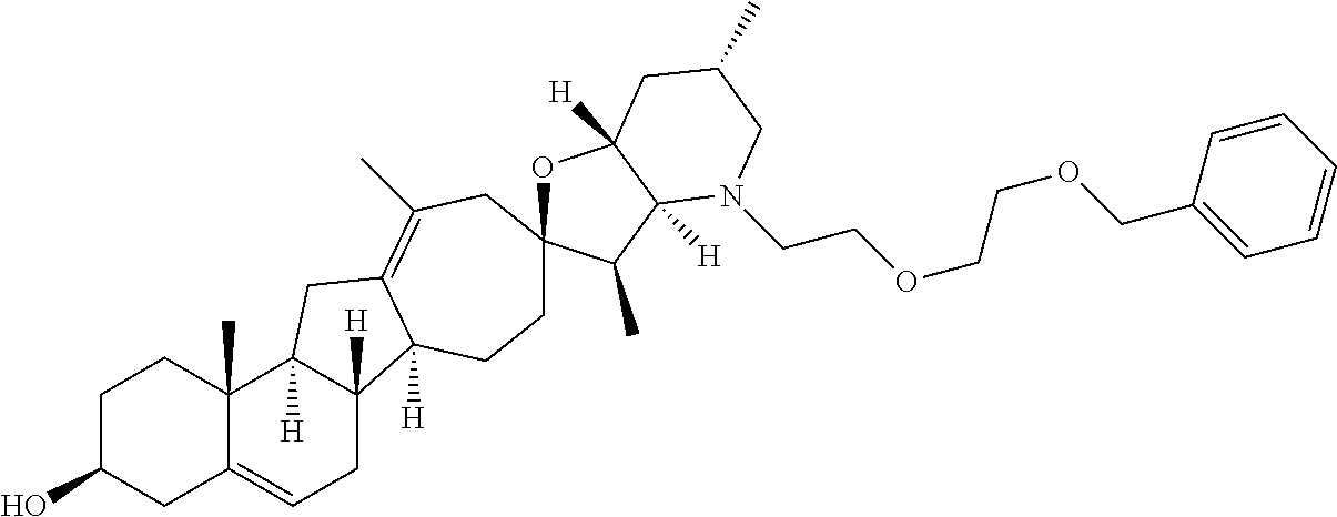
C1C(O)CC2=CCC3([H])C([H])(C2(C)C1)CC1=C(C)CC2(OC4([H])C([H])(C2C)N(CCOCCOCC2=CC=CC=C2)CC(C)C4)CCC31[H]
